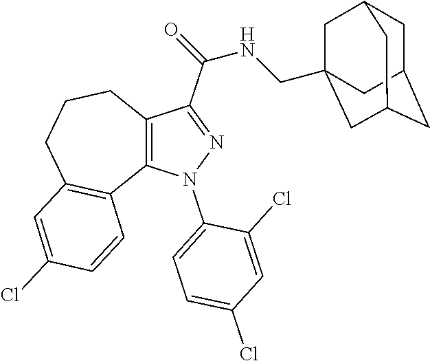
C12=C(N(C3=CC=C(Cl)C=C3Cl)N=C1C(NCC13CC4CC(CC(C1)C4)C3)=O)C1=C(CCC2)C=C(Cl)C=C1
